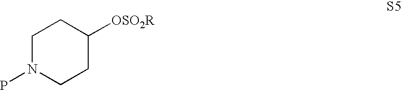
C1N(P)CCC([OSO2R])C1
